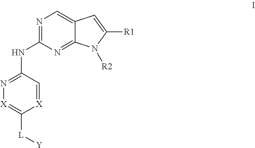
N1=C(NC2=NC=C3C(=N2)N([R2])C([R1])=C3)C=[X]C([L][Y])=[X]1
